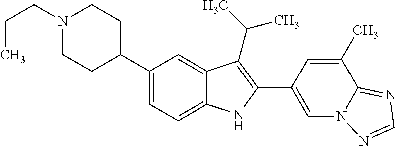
N1(CCC)CCC(C2=CC=C3C(=C2)C(C(C)C)=C(C2=CN4C(=NC=N4)C(C)=C2)N3)CC1
